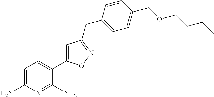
C1=C(N)N=C(N)C(C2=CC(CC3=CC=C(COCCCC)C=C3)=NO2)=C1
